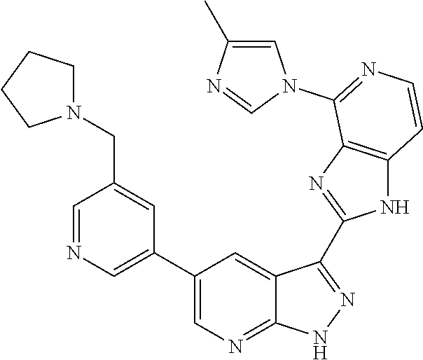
C1=NC=C(C2=CN=C3C(=C2)C(C2=NC4=C(N2)C=CN=C4N2C=C(C)N=C2)=NN3)C=C1CN1CCCC1
